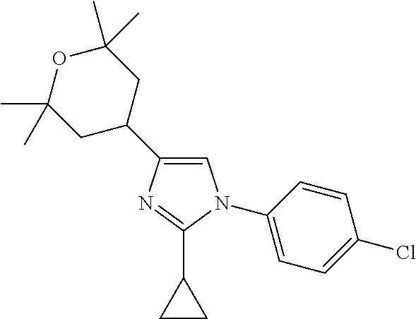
C1(C2CC(C)(C)OC(C)(C)C2)=CN(C2=CC=C(Cl)C=C2)C(C2CC2)=N1
